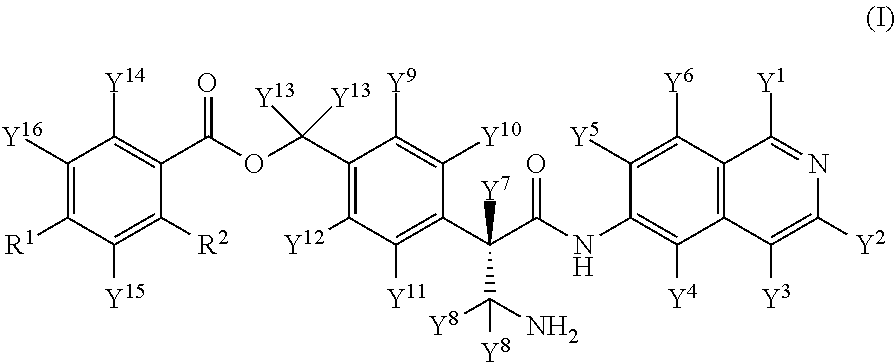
C1([Y16])=C([R1])C([Y15])=C([R2])C(C(OC(C2=C([Y12])C([Y11])=C(C(C([Y8])(N)[Y8])(C(NC3=C([Y4])C4=C(C([Y6])=C3[Y5])C([Y1])=NC([Y2])=C4[Y3])=O)[Y7])C([Y10])=C2[Y9])([Y13])[Y13])=O)=C1[Y14]
